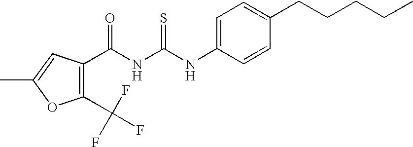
C(NC(NC1=CC=C(CCCCC)C=C1)=S)(=O)C1=C(C(F)(F)F)OC(C)=C1
